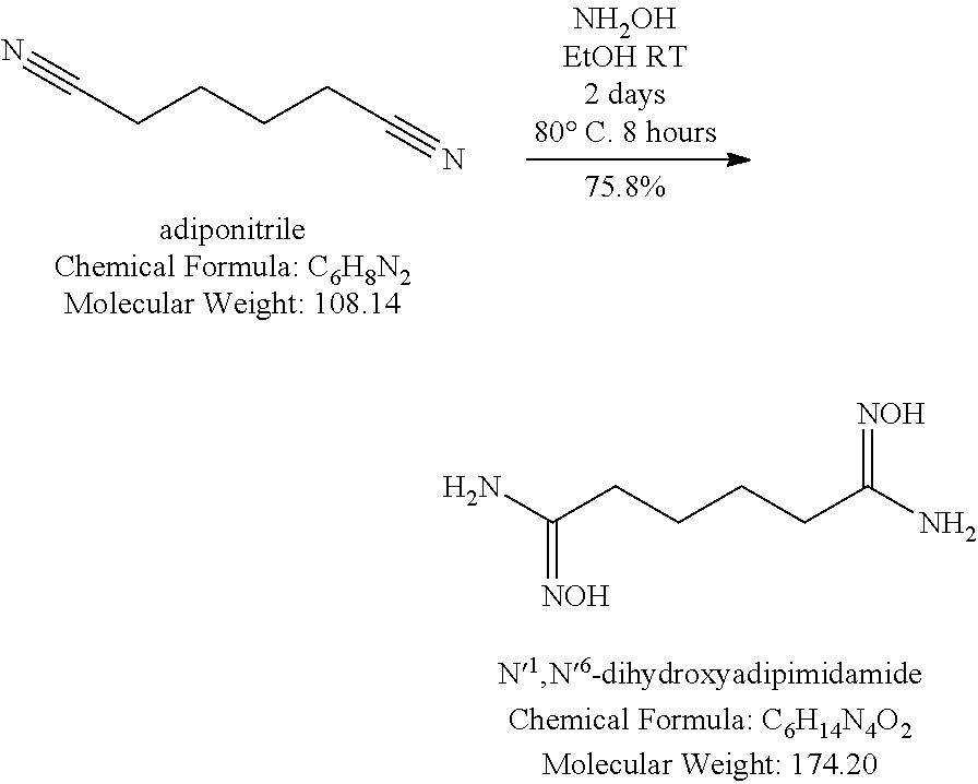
C(CCCCC#N)#N.C(CCCC(N)=[NOH])C(N)=[NOH]
